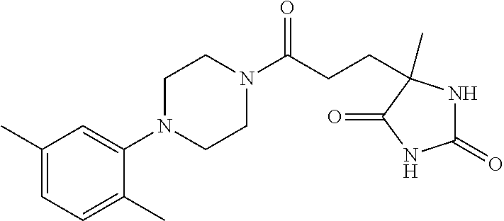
C1(N2CCN(C(CCC3(C)NC(=O)NC3=O)=O)CC2)=CC(C)=CC=C1C
